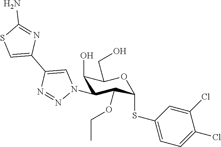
C1(O)C(N2C=C(C3=CSC(N)=N3)N=N2)C(OCC)C(SC2=CC=C(Cl)C(Cl)=C2)OC1CO
